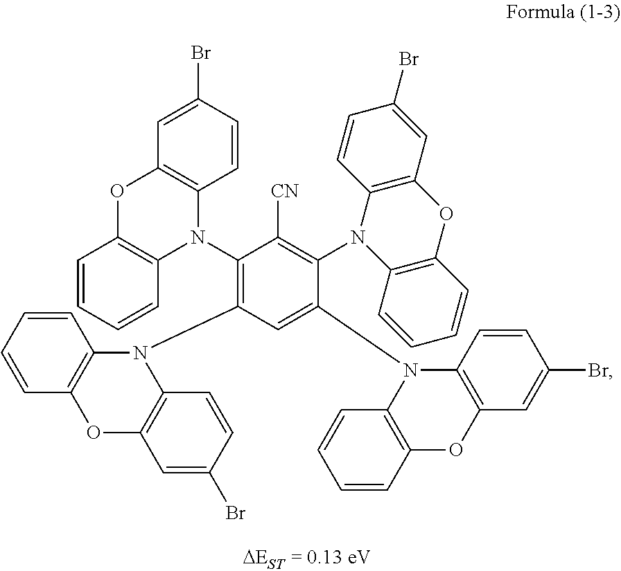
C1=CC=CC2=C1OC1=C(N2C2=C(N3C4=C(C=CC=C4)OC4=C3C=CC(Br)=C4)C=C(N3C4=C(C=C(Br)C=C4)OC4=C3C=CC=C4)C(N3C4=C(C=C(Br)C=C4)OC4=C3C=CC=C4)=C2[CN])C=CC(Br)=C1
